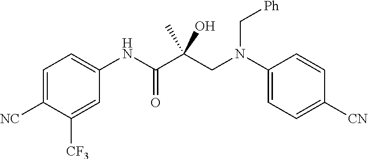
C1=C([NC])C([CF3])=CC(NC(C(CN(C2=CC=C([CN])C=C2)C[Ph])(O)C)=O)=C1
